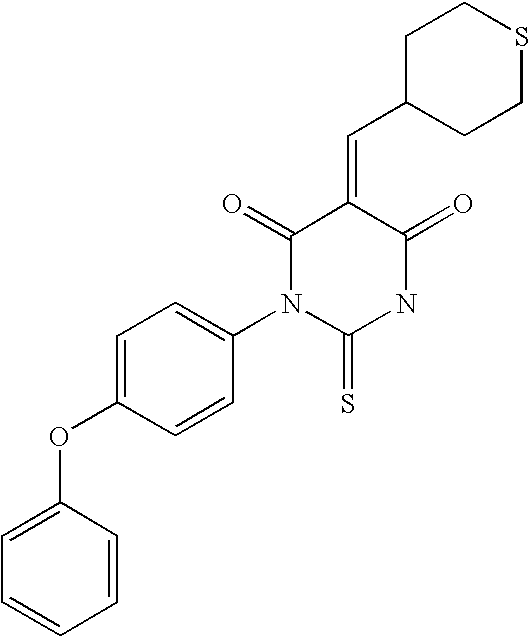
C1(OC2=CC=C(N3C(=S)NC(=O)C(=CC4CCSCC4)C3=O)C=C2)=CC=CC=C1
